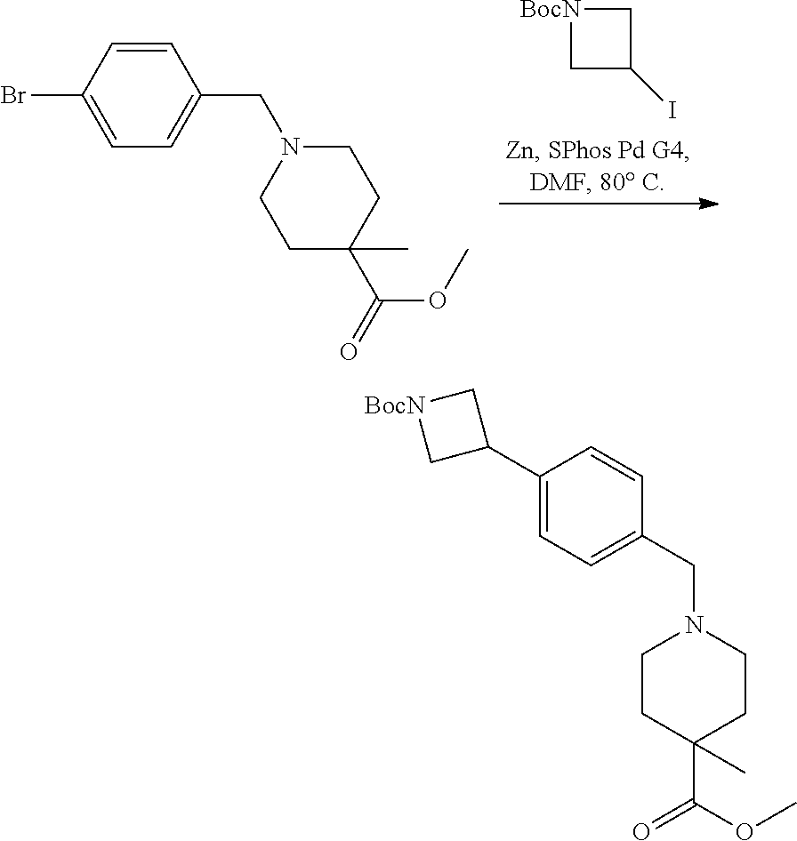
C1(C2C[BocN]C2)=CC=C(CN2CCC(C(=O)OC)(C)CC2)C=C1.C1(CN2CCC(C(=O)OC)(C)CC2)=CC=C(Br)C=C1.[BocN]1CC(I)C1
